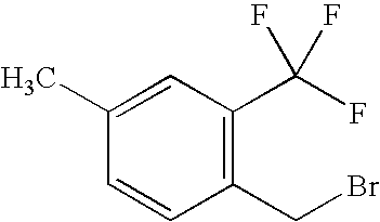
C1(C)=CC(C(F)(F)F)=C(CBr)C=C1
